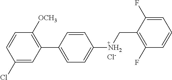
C1(Cl)=CC(C2=CC=C(NCC3=C(F)C=CC=C3F)C=C2)=C([OCH3])C=C1.[Cl-]
